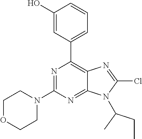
N1=C(N2CCOCC2)N=C2C(=C1C1=CC=CC(O)=C1)N=C(Cl)N2C(CC)C
